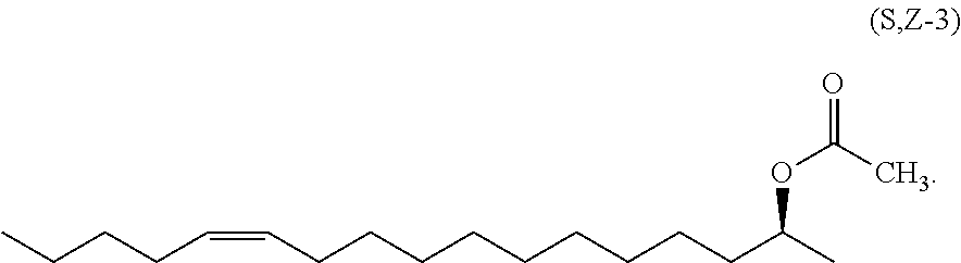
C(CCC=CCCCCCCCCCC(C)OC(=O)C)C
